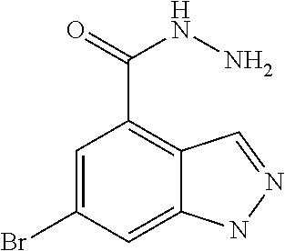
C1=C(Br)C=C2C(=C1C(=O)NN)C=NN2
